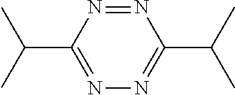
C1(C(C)C)=NN=C(C(C)C)N=N1
